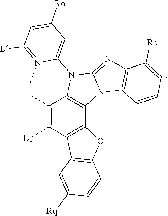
C1([L])=N(C)C(N2C3=NC4=C(C=CC=C4[Rp])N3C3=C2C(C)=C([LA])C2=C3OC3=C2C=C([Rq])C=C3)=CC([Ro])=C1
